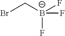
BrC[B-](F)(F)F
